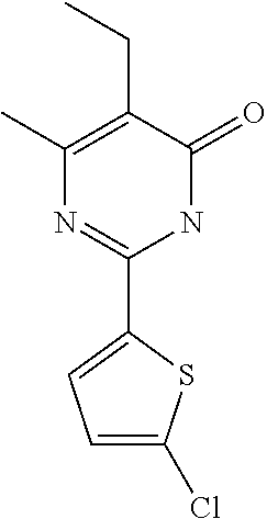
C1(C2=CC=C(Cl)S2)=NC(C)=C(CC)C(=O)N1
